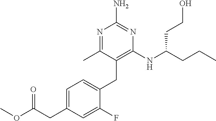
C1(NC(CCC)CCO)=C(CC2=CC=C(CC(OC)=O)C=C2F)C(C)=NC(N)=N1
